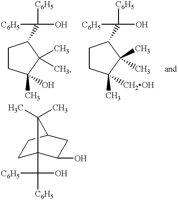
C1CC(O)(C)C(C)(C)C1C([C6H5])([C6H5])O.C1CC([CH2OH])(C)C(C)(C)C1C([C6H5])([C6H5])O.C1C2(C([C6H5])([C6H5])O)C(O)CC(C1)C2(C)C
